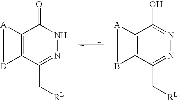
C12=C(C(C[RL])=NNC1=O)B[A]2.C12=C(C(C[RL])=NN=C1O)B[A]2
